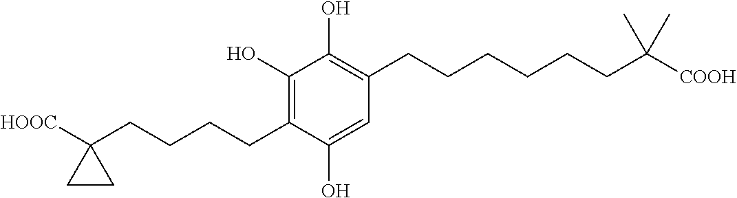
C1(O)=C(CCCCC2([HOOC])CC2)C(O)=CC(CCCCCCC([COOH])(C)C)=C1O
